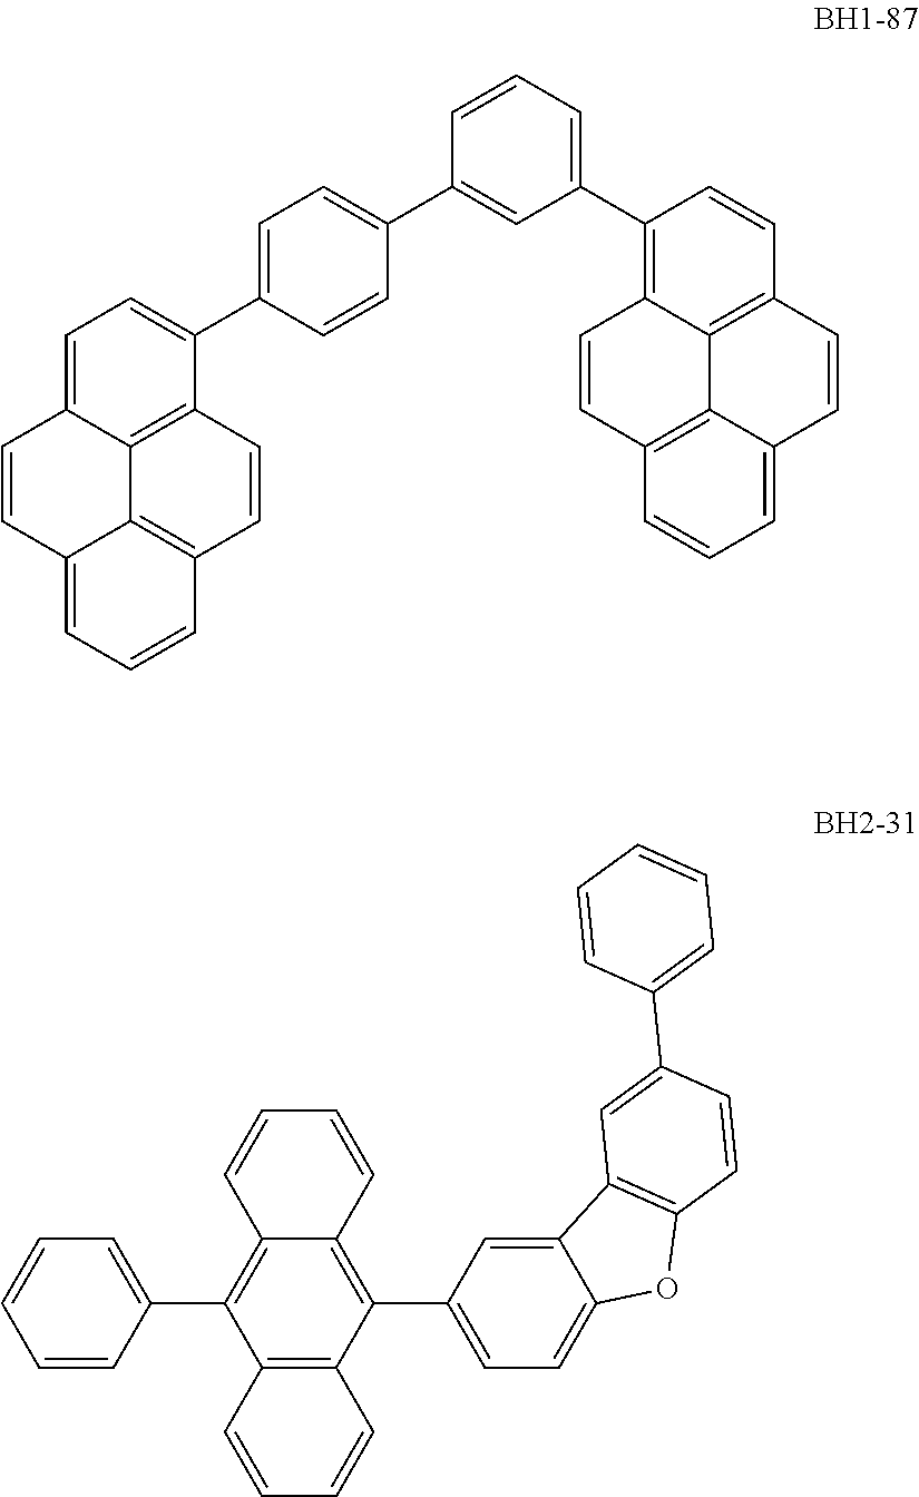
C1=CC(C2=CC=C(C3=CC=C4C=CC5=CC=CC6=C5C4=C3C=C6)C=C2)=CC(C2=C3C4=C(C=C2)C=CC2=CC=CC(=C24)C=C3)=C1.C12=C(C3=CC=CC=C3)C3=C(C(C4=CC=C5C(=C4)C4=C(O5)C=CC(C5=CC=CC=C5)=C4)=C1C=CC=C2)C=CC=C3
